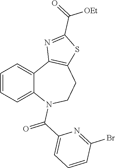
C1=CC=C2C(=C1)C1=C(CCN2C(C2=CC=CC(Br)=N2)=O)SC(C(=O)[OEt])=N1
